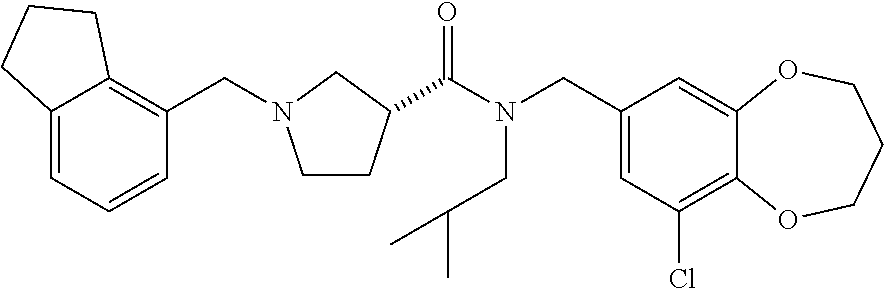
C1(CN(C(=O)C2CCN(CC3=C4C(=CC=C3)CCC4)C2)CC(C)C)=CC(Cl)=C2C(=C1)OCCCO2
